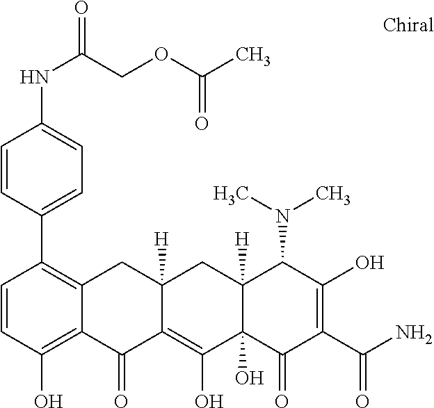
C12([H])C(O)(C(=O)C(C(N)=O)=C(O)C1N(C)C)C(O)=C1C([H])(C2)CC2=C(C3=CC=C(NC(=O)COC(C)=O)C=C3)C=CC(O)=C2C1=O
